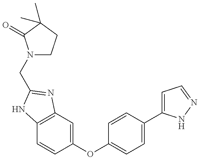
C(C1=NC2=C(C=CC(OC3=CC=C(C4=CC=NN4)C=C3)=C2)N1)N1CCC(C)(C)C1=O
